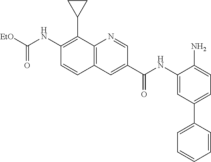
C(NC1=C(C2CC2)C2=C(C=C1)C=C(C(NC1=CC(C3=CC=CC=C3)=CC=C1N)=O)C=N2)([EtO])=O
